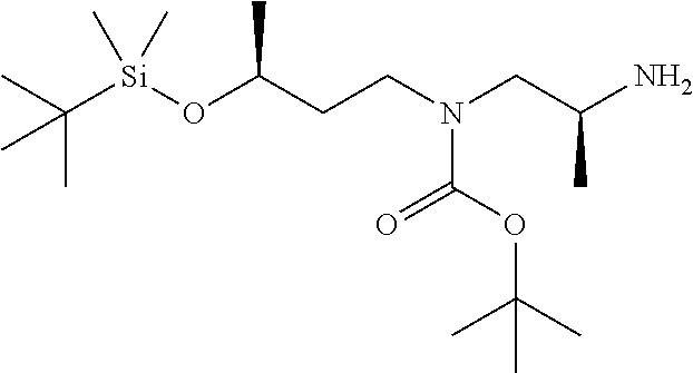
CC([Si](OC(CCN(CC(N)C)C(OC(C)(C)C)=O)C)(C)C)(C)C
